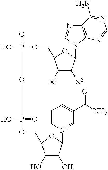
OP(=O)(OP(O)(=O)OCC1C(O)C(O)C([N+]2=CC(C(N)=O)=CC=C2)O1)OCC1C([X1])C([X2])C(N2C=NC3=C2N=CN=C3N)O1
